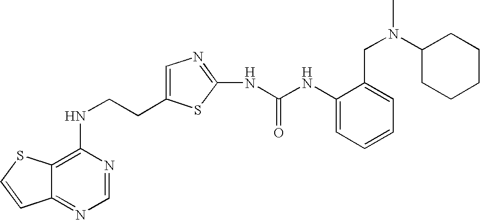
C(CNC1=C2C(=NC=N1)C=CS2)C1=CN=C(NC(=O)NC2=CC=CC=C2CN(C)C2CCCCC2)S1
